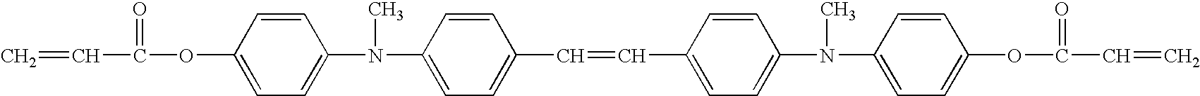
C=CC(=O)OC1=CC=C(N(C)C2=CC=C(C=CC3=CC=C(N(C4=CC=C(OC(=O)C=C)C=C4)C)C=C3)C=C2)C=C1
